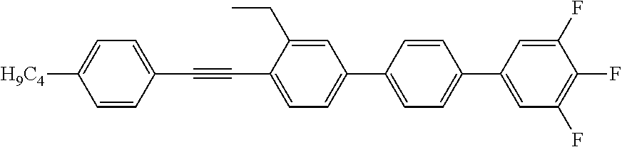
C1=C([H9C4])C=CC(C#CC2=CC=C(C3=CC=C(C4=CC(F)=C(F)C(F)=C4)C=C3)C=C2CC)=C1
